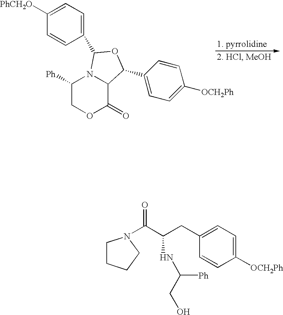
C1=CC(C2N3C([Ph])COC(=O)C3C(C3=CC=C([OCH2Ph])C=C3)O2)=CC=C1[PhCH2O].C1CCCN1C(=O)C(CC1=CC=C([OCH2Ph])C=C1)NC(CO)[Ph]
